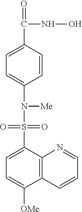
O=C(NO)C1=CC=C(N(S(C2=CC=C([OMe])C3=C2N=CC=C3)(=O)=O)[Me])C=C1
